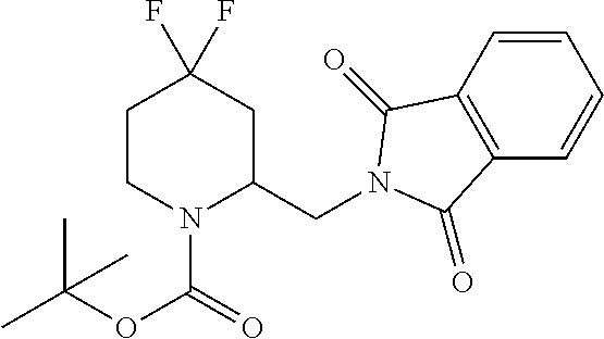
C1CN(C(=O)OC(C)(C)C)C(CN2C(=O)C3=C(C=CC=C3)C2=O)CC1(F)F
